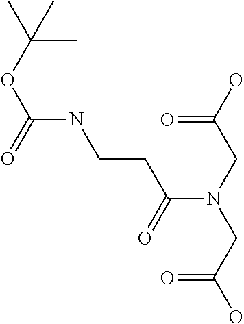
N(CCC(N(CC(O)=O)CC(O)=O)=O)C(=O)OC(C)(C)C
